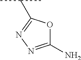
C1(N)=NN=C(C(C)C)O1
